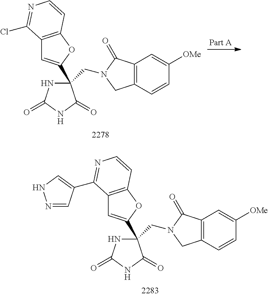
C12=C(C=CC([OMe])=C1)CN(CC1(C3=CC4=C(O3)C=CN=C4Cl)NC(=O)NC1=O)C2=O.C12=C(C=CC([OMe])=C1)CN(CC1(C3=CC4=C(O3)C=CN=C4C3=CNN=C3)NC(=O)NC1=O)C2=O
